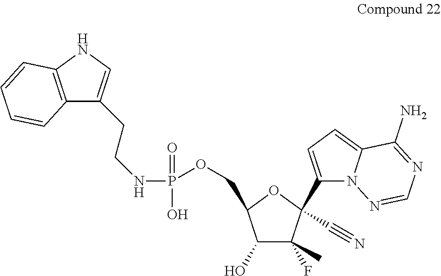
C12=C(NC=C1CCNP(=O)(OCC1C(O)C(F)(C)C(C3=CC=C4N3N=CN=C4N)(C#N)O1)O)C=CC=C2
